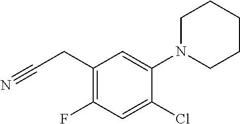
C1(CC#N)=C(F)C=C(Cl)C(N2CCCCC2)=C1
